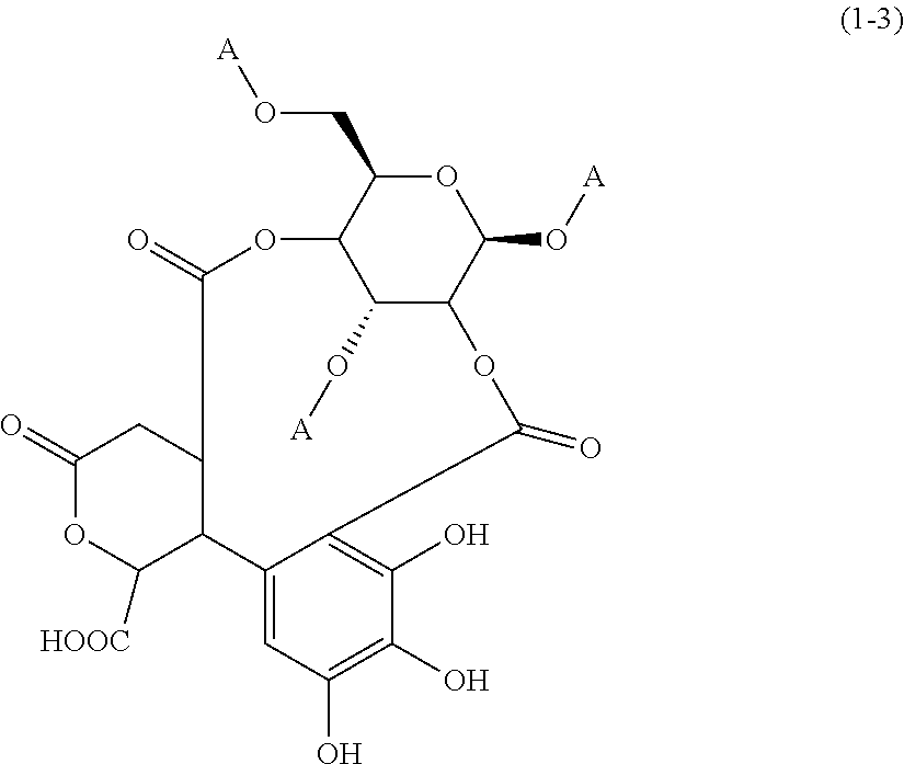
O1C(CO[A])C2C(O[A])C(C1O[A])OC(=O)C1=C(O)C(O)=C(O)C=C1C1C([HOOC])OC(=O)CC1C(=O)O2
